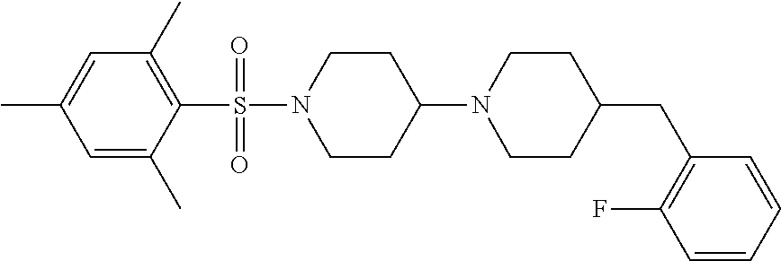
C1=C(C)C=C(C)C(S(N2CCC(N3CCC(CC4=C(F)C=CC=C4)CC3)CC2)(=O)=O)=C1C
